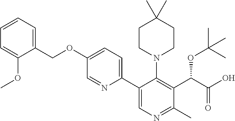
C1(COC2=CC=C(C3=CN=C(C)C(C(C(O)=O)OC(C)(C)C)=C3N3CCC(C)(C)CC3)N=C2)=CC=CC=C1OC
